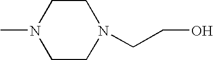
C1CN(C)CCN1CCO
